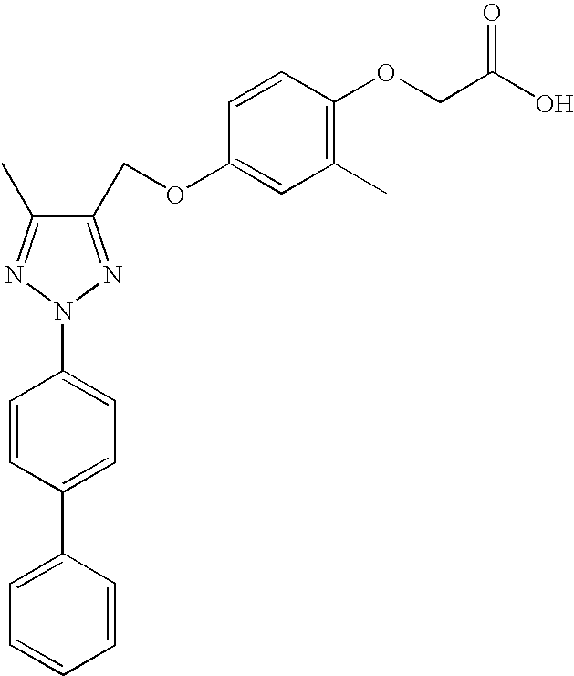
C1(COC2=CC(C)=C(OCC(O)=O)C=C2)=NN(C2=CC=C(C3=CC=CC=C3)C=C2)N=C1C
